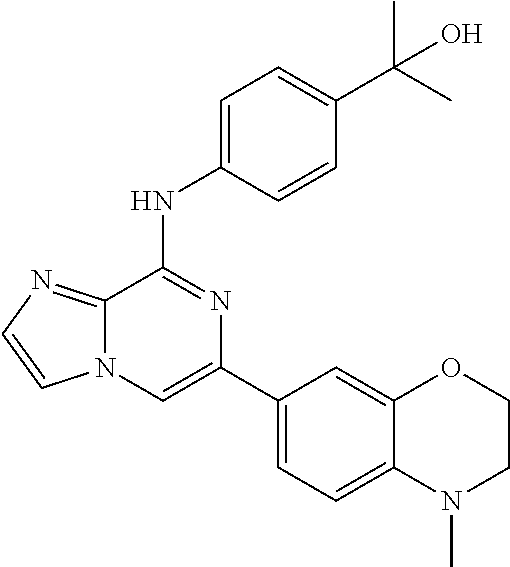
C12=CC(C3=CN4C(=NC=C4)C(NC4=CC=C(C(C)(O)C)C=C4)=N3)=CC=C1N(C)CCO2
